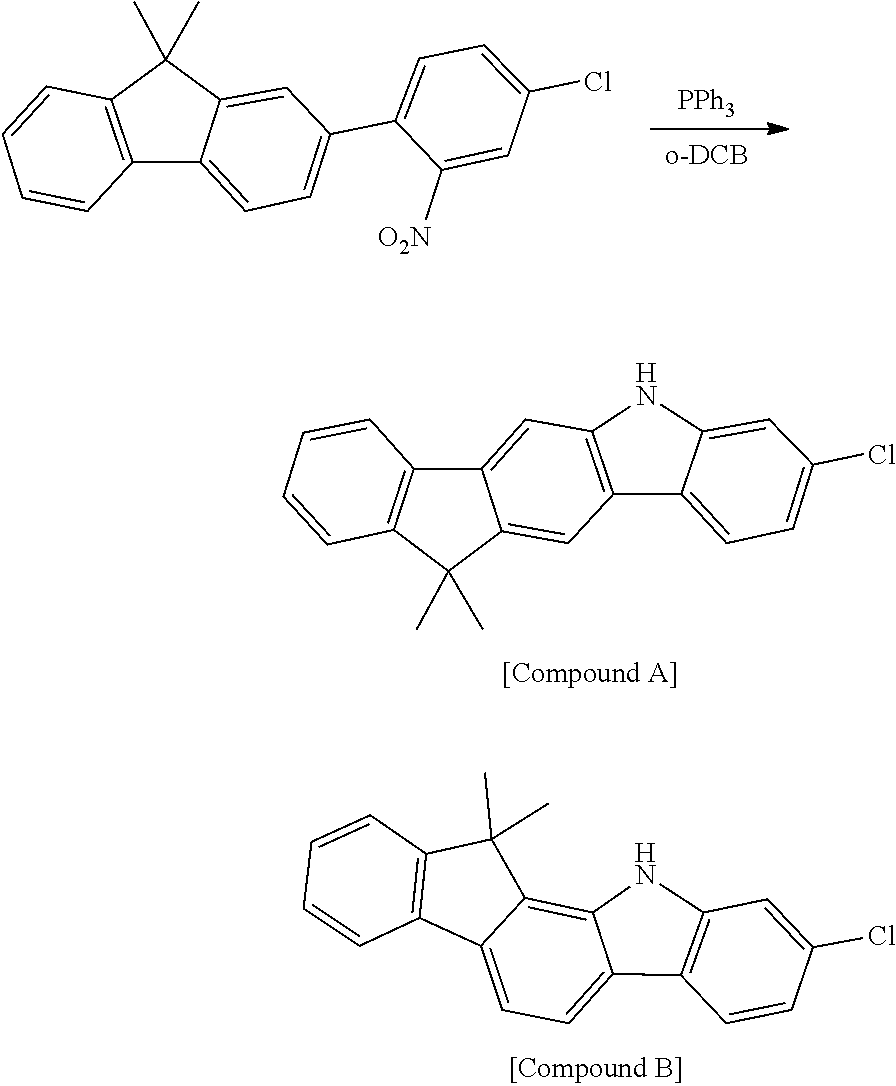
[PPh3].[o-DCB].C12=CC(C3=CC=C(Cl)C=C3[O2N])=CC=C1C1=C(C2(C)C)C=CC=C1.C1=CC2=C(C=C1)C1=CC3=C(C4=CC=C(Cl)C=C4N3)C=C1C2(C)C.C1=CC2=C(C=C1)C(C)(C)C1=C3NC4=C(C3=CC=C21)C=CC(Cl)=C4
